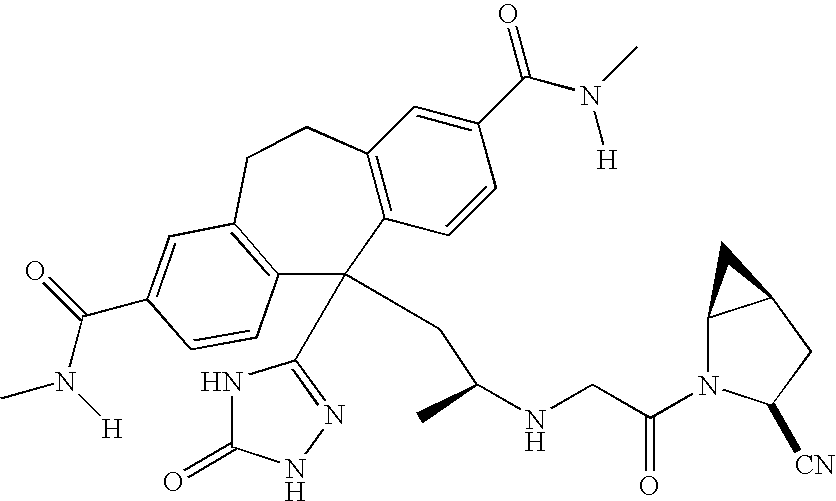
C12=C(C=CC(C(N(C)[H])=O)=C1)C(C1=NNC(=O)N1)(CC(NCC(N1C3C(CC1[CN])C3)=O)C)C1=C(CC2)C=C(C(N(C)[H])=O)C=C1
